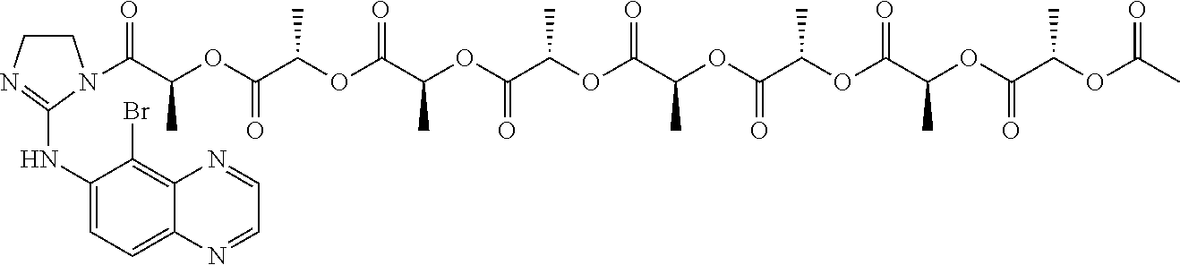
C(C(OC(C(OC(C(OC(C(OC(C(OC(C(OC(C(OC(C(OC(C)=O)C)=O)C)=O)C)=O)C)=O)C)=O)C)=O)C)=O)C)(N1CCN=C1NC1=CC=C2C(=C1Br)N=CC=N2)=O
